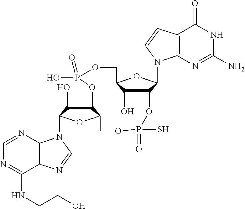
C12=C(N=CN=C1NCCO)N(C1C(O)C3C(O1)COP(S)(=O)OC1C(N4C5=C(C(=O)NC(N)=N5)C=C4)OC(COP(O)(=O)O3)C1O)C=N2
